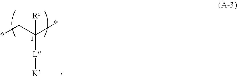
*CC(*)([Rz])[L][K]
